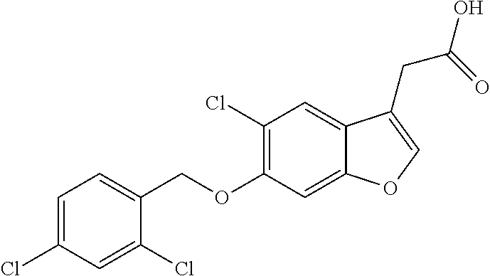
C1=C(Cl)C=C(Cl)C(COC2=C(Cl)C=C3C(=C2)OC=C3CC(=O)O)=C1
